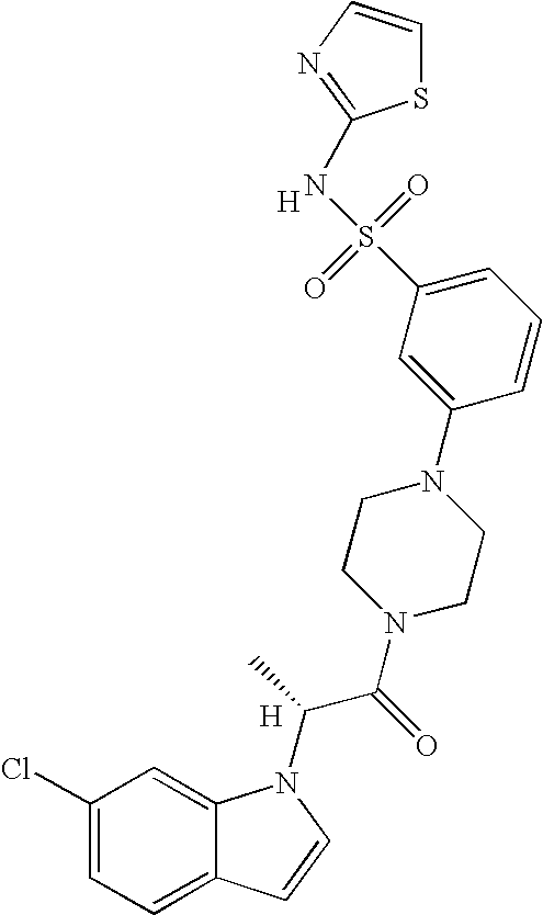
C1(Cl)=CC=C2C(=C1)N(C(C(N1CCN(C3=CC(S(=O)(=O)NC4=NC=CS4)=CC=C3)CC1)=O)C)C=C2.[H].[H]
